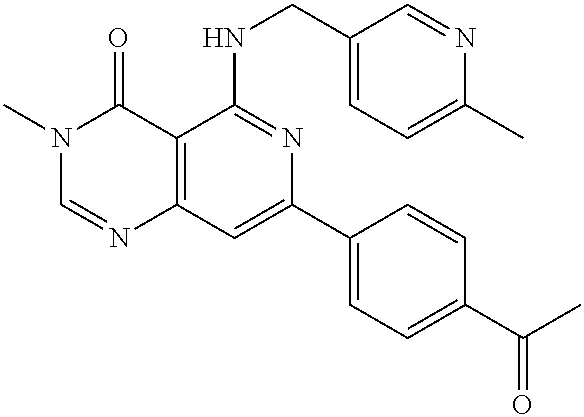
C12=C(C=C(C3=CC=C(C(C)=O)C=C3)N=C1NCC1=CC=C(C)N=C1)N=CN(C)C2=O
